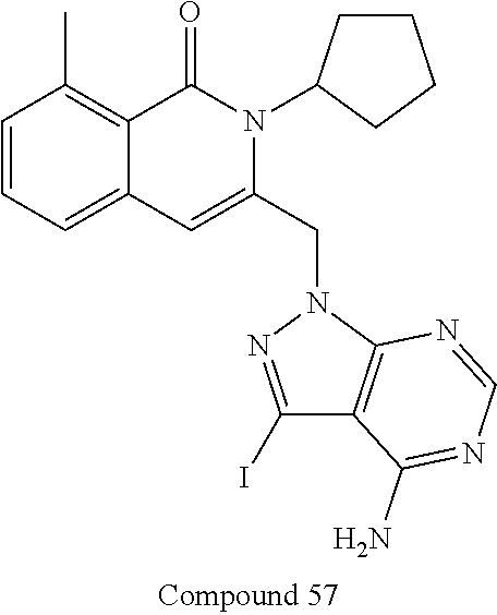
C1=CC=C2C(=C1C)C(=O)N(C1CCCC1)C(CN1N=C(I)C3=C1N=CN=C3N)=C2
